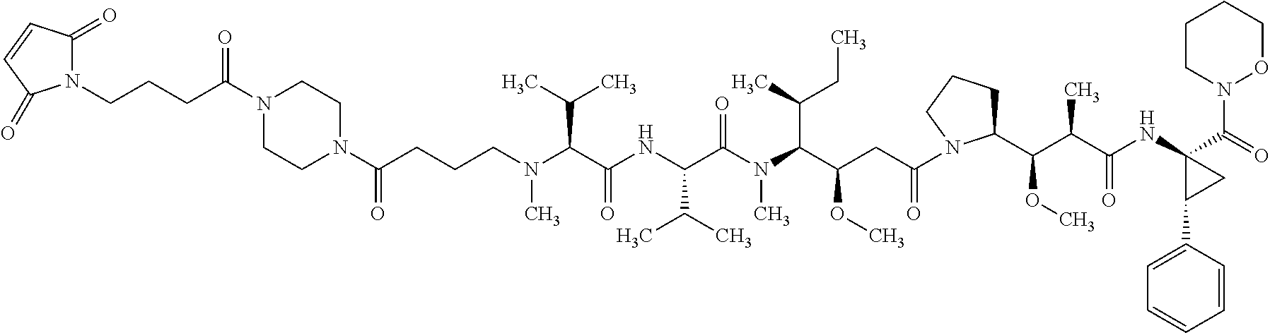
C(N(C)C(C(NC(C(N(C(C(CC(=O)N1CCCC1C(C(C(NC1(C(=O)N2OCCCC2)C(C2=CC=CC=C2)C1)=O)C)OC)OC)C(C)CC)C)=O)C(C)C)=O)C(C)C)CCC(N1CCN(C(CCCN2C(=O)C=CC2=O)=O)CC1)=O
